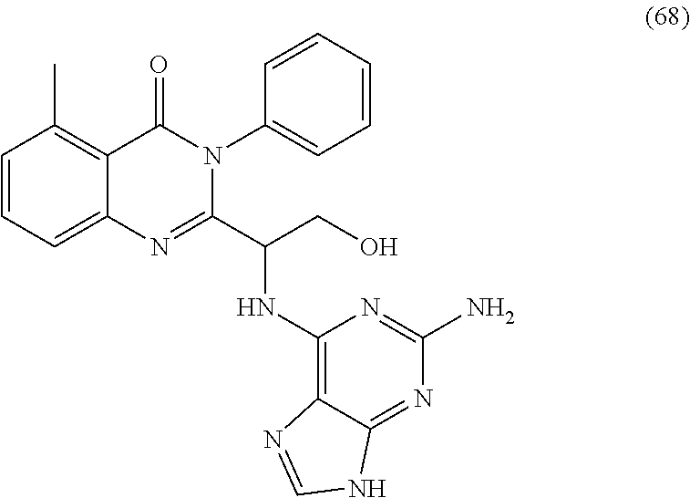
C1=CC=C2C(=C1C)C(=O)N(C1=CC=CC=C1)C(C(CO)NC1=C3C(=NC(N)=N1)NC=N3)=N2
